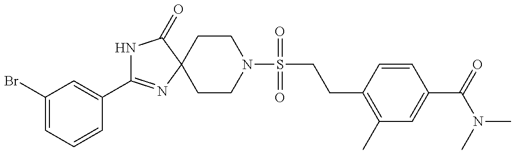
N1C(C2=CC(Br)=CC=C2)=NC2(C1=O)CCN(S(CCC1=C(C)C=C(C(N(C)C)=O)C=C1)(=O)=O)CC2
